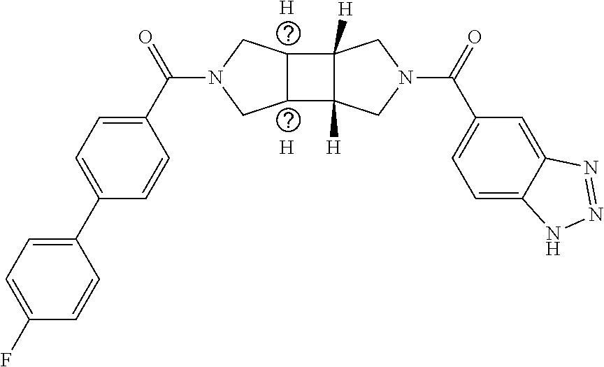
[H].[H].C1=C(C(N2CC3C(C4([H])C3([H])CN(C(C3=CC=C5C(=C3)N=NN5)=O)C4)C2)=O)C=CC(C2=CC=C(F)C=C2)=C1
